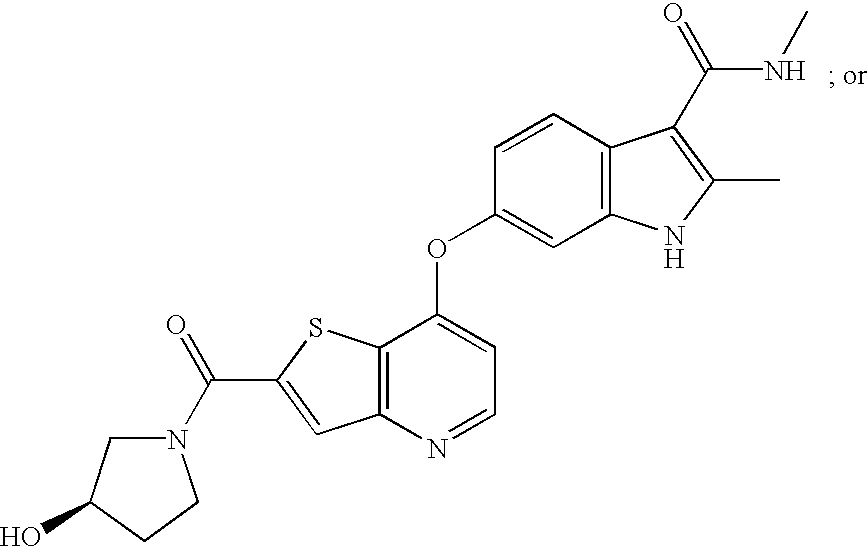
N1(C(=O)C2=CC3=C(S2)C(OC2=CC4=C(C=C2)C(C(=O)NC)=C(C)N4)=CC=N3)CC(O)CC1
